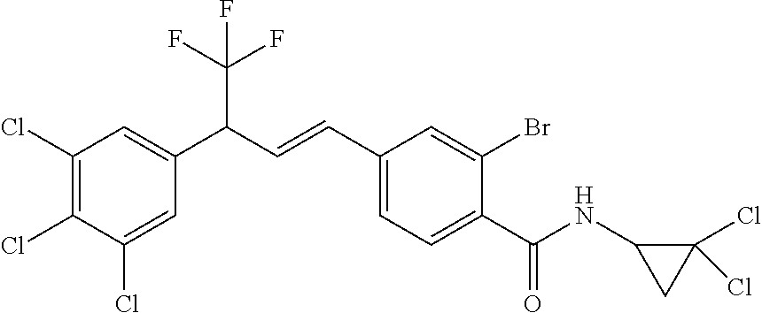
C1(Cl)=CC(C(C=CC2=CC=C(C(NC3CC3(Cl)Cl)=O)C(Br)=C2)C(F)(F)F)=CC(Cl)=C1Cl
